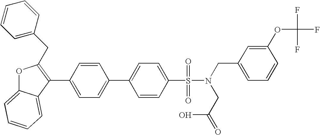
C1=CC(C2=C(CC3=CC=CC=C3)OC3=CC=CC=C23)=CC=C1C1=CC=C(S(N(CC(O)=O)CC2=CC=CC(OC(F)(F)F)=C2)(=O)=O)C=C1
